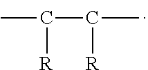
CC(C(C)[R])[R]
